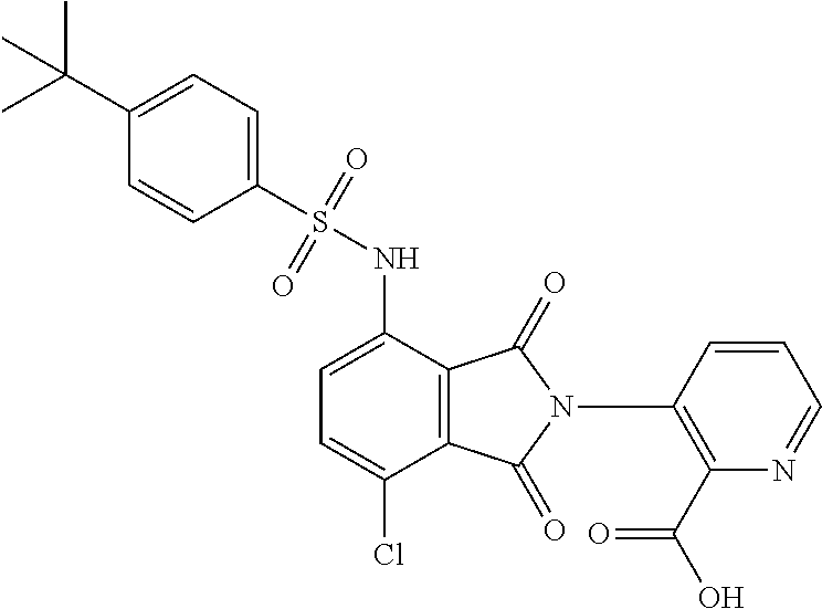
C1=C(NS(=O)(=O)C2=CC=C(C(C)(C)C)C=C2)C2=C(C(Cl)=C1)C(=O)N(C1=C(C(O)=O)N=CC=C1)C2=O
